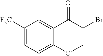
C1([F3C])=CC=C(OC)C(C(CBr)=O)=C1
